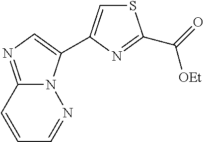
S1C=C(C2=CN=C3N2N=CC=C3)N=C1C(=O)[OEt]
